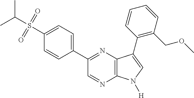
CC(S(=O)(=O)C1=CC=C(C2=NC3=C(N=C2)N([H])C=C3C2=C(COC)C=CC=C2)C=C1)C
